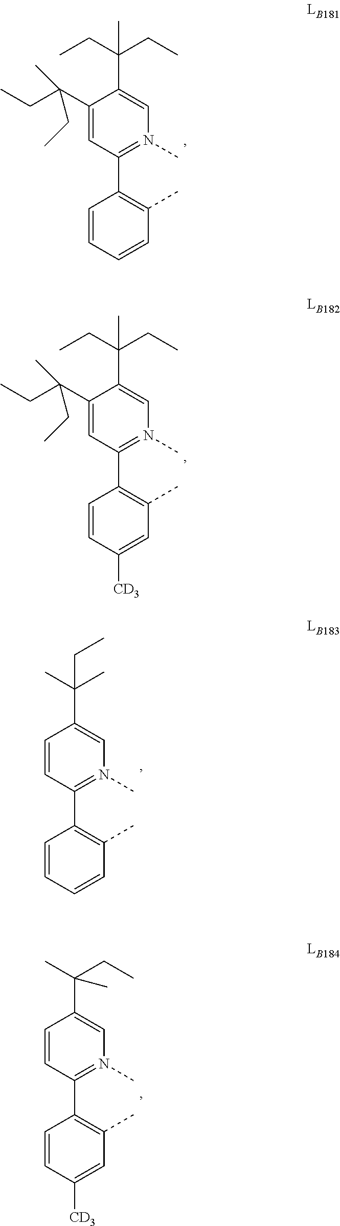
C1=CC(C)=C(C2=N(C)C=C(C(CC)(CC)C)C(C(CC)(C)CC)=C2)C=C1.C1([CD3])=CC(C)=C(C2=N(C)C=C(C(CC)(CC)C)C(C(CC)(C)CC)=C2)C=C1.C1=CC(C)=C(C2=N(C)C=C(C(C)(C)CC)C=C2)C=C1.C1([CD3])=CC(C)=C(C2=N(C)C=C(C(C)(CC)C)C=C2)C=C1
